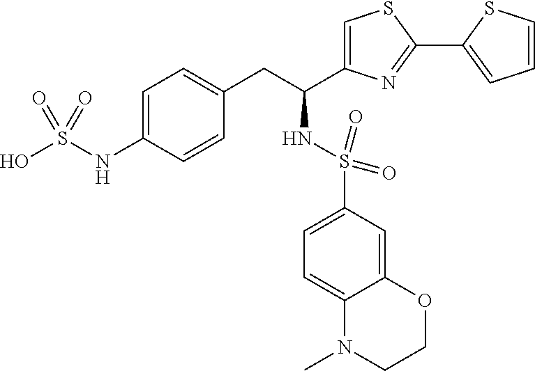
C12=CC=C(S(=O)(=O)NC(CC3=CC=C(NS(O)(=O)=O)C=C3)C3=CSC(C4=CC=CS4)=N3)C=C1OCCN2C
